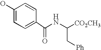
OC1=CC=C(C(NC([CO2CH3])C[Ph])=O)C=C1
